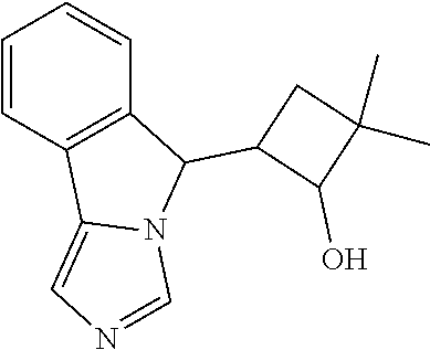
C1=CC2=C(C=C1)C(C1C(O)C(C)(C)C1)N1C2=CN=C1
